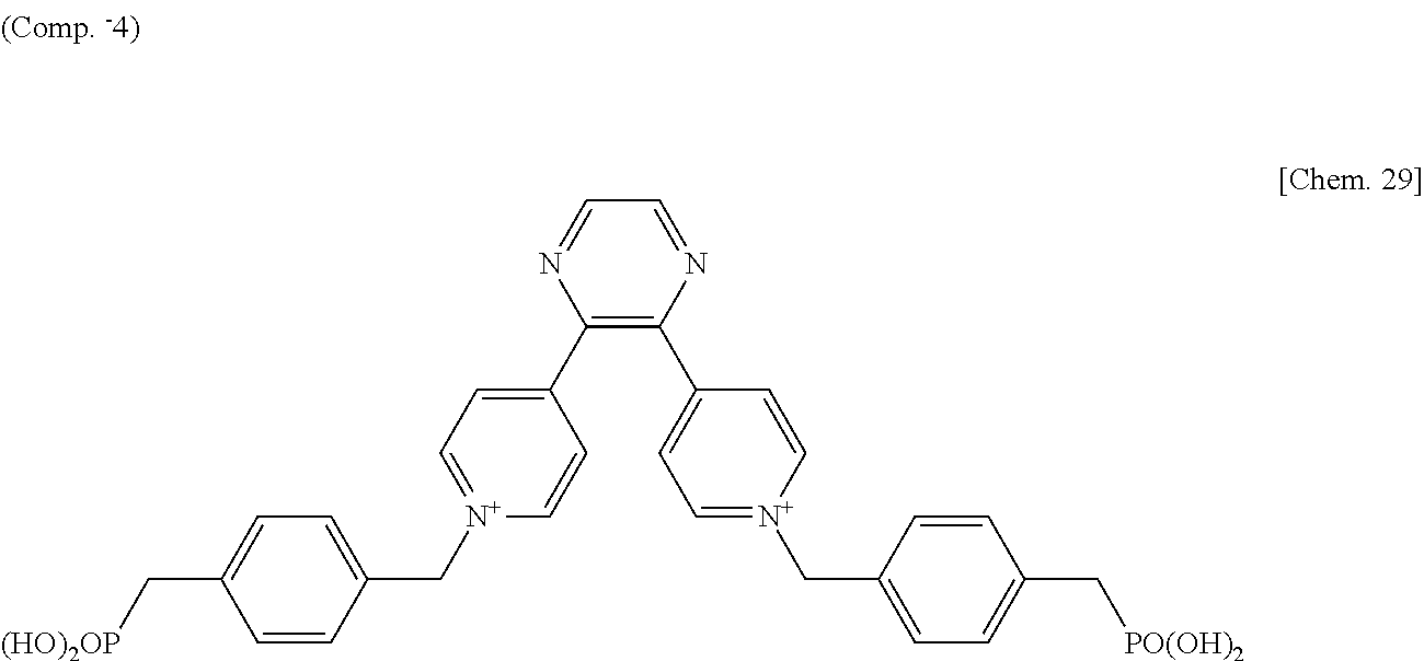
C1(C2=CC=[N+](CC3=CC=C(C[(HO)2OP])C=C3)C=C2)=C(C2=CC=[N+](CC3=CC=C(C[PO(OH)2])C=C3)C=C2)N=CC=N1
